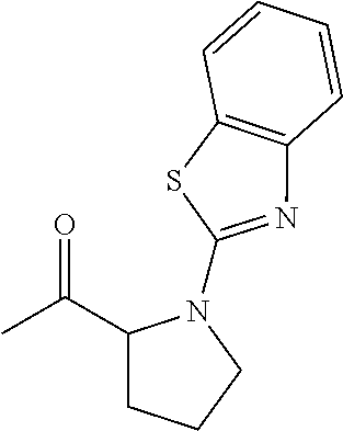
CC(C1CCCN1C1=NC2=C(S1)C=CC=C2)=O
